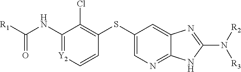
C1(NC([R1])=O)=[Y2]C=CC(SC2=CN=C3C(=C2)N=C(N([R2])[R3])N3)=C1Cl
